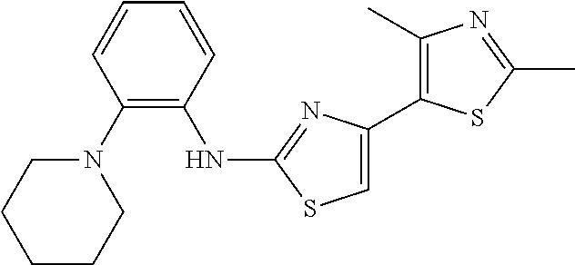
C1=C(C2=C(C)N=C(C)S2)N=C(NC2=C(N3CCCCC3)C=CC=C2)S1
